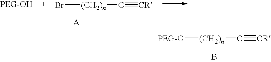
Br[(CH2)n]C#[CR].[PEG-O][(CH2)n]C#[CR].B
